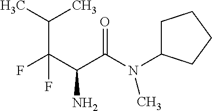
O=C(N(C1CCCC1)C)C(C(F)(C(C)C)F)N
